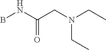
C(N(CC)CC)C(NB)=O
